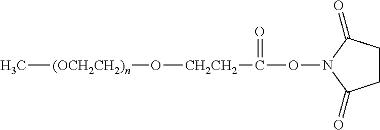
C[(OCH2CH2)n]O[CH2CH2]C(=O)ON1C(=O)CCC1=O
